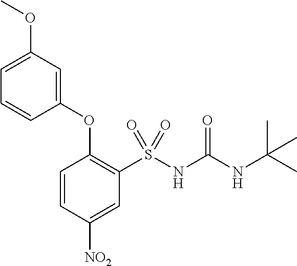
C1(OC)=CC=CC(OC2=C(S(NC(NC(C)(C)C)=O)(=O)=O)C=C([NO2])C=C2)=C1
